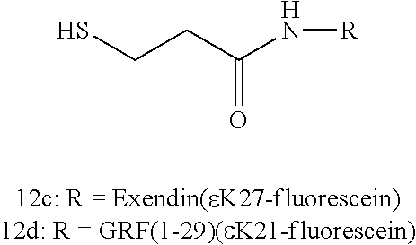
N(C(CCS)=O)[R]
